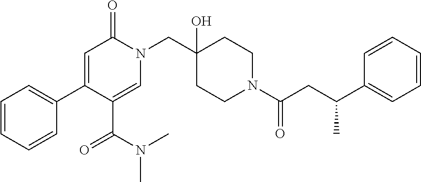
C1=CC=CC(C2=CC(=O)N(CC3(O)CCN(C(CC(C4=CC=CC=C4)C)=O)CC3)C=C2C(N(C)C)=O)=C1
